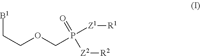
C(COCP([Z1][R1])(=O)[Z2][R2])[B1]
